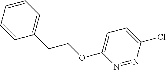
C1=CC=CC(CCOC2=CC=C(Cl)N=N2)=C1
